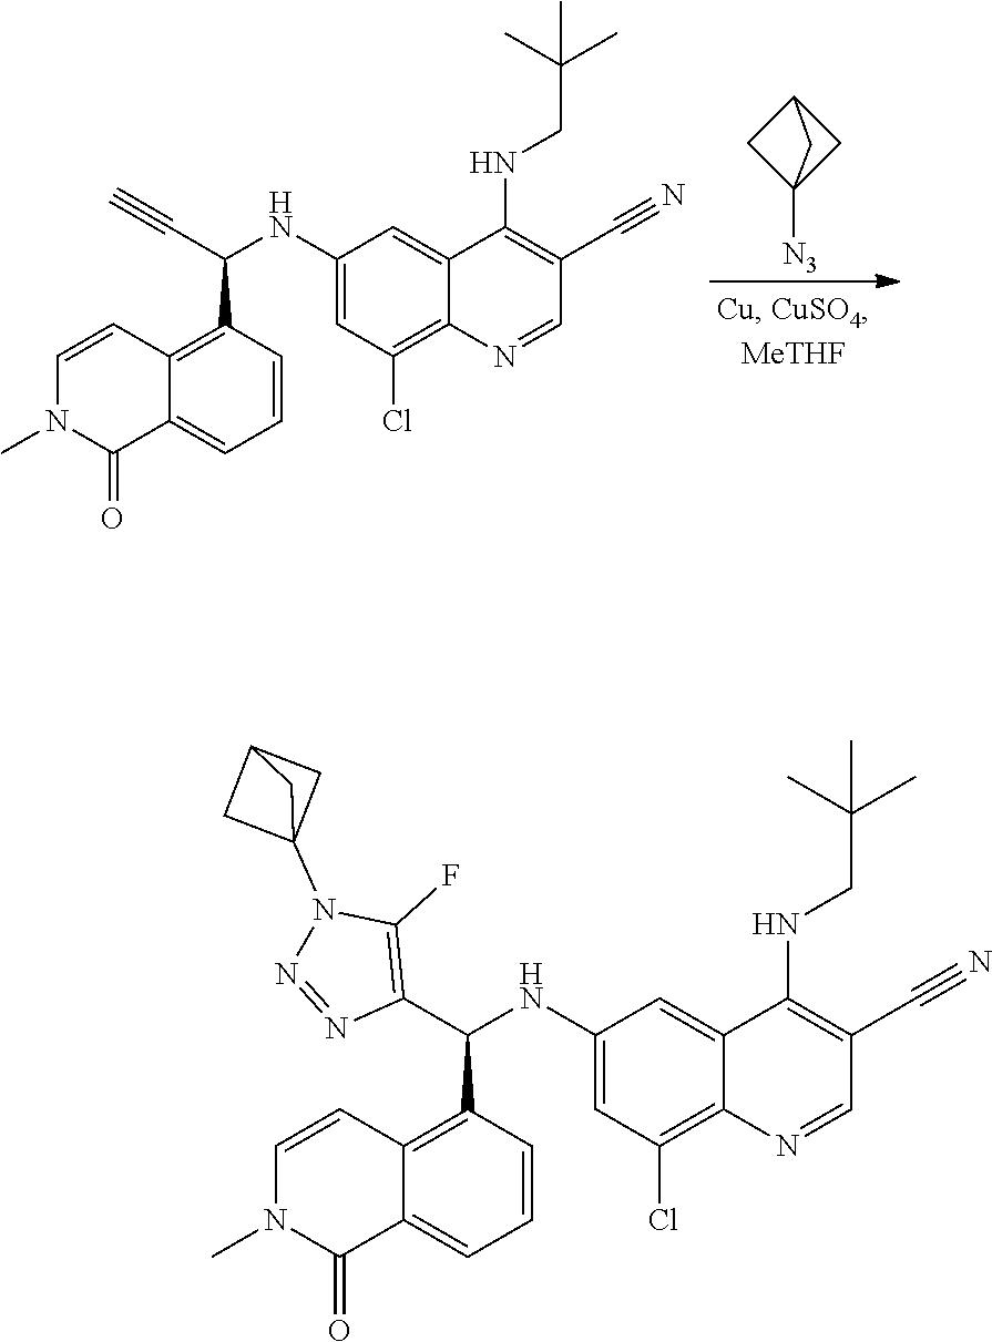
C12=C(C(C3=C(F)N(C45CC(C4)C5)N=N3)NC3=CC(Cl)=C4C(=C3)C(NCC(C)(C)C)=C(C#N)C=N4)C=CC=C1C(=O)N(C)C=C2.C12=C(C(C#C)NC3=CC(Cl)=C4C(=C3)C(NCC(C)(C)C)=C(C#N)C=N4)C=CC=C1C(=O)N(C)C=C2.C12CC([N3])(C1)C2
